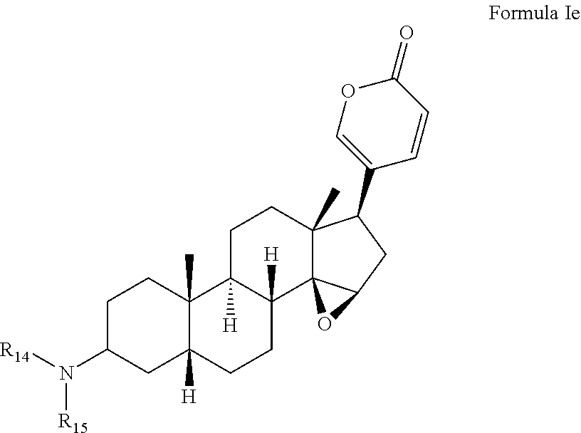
C1C(N([R14])[R15])CC2([H])C(C)(C1)C1([H])C([H])(CC2)C23C(C)(CC1)C(C1=COC(=O)C=C1)CC2O3
